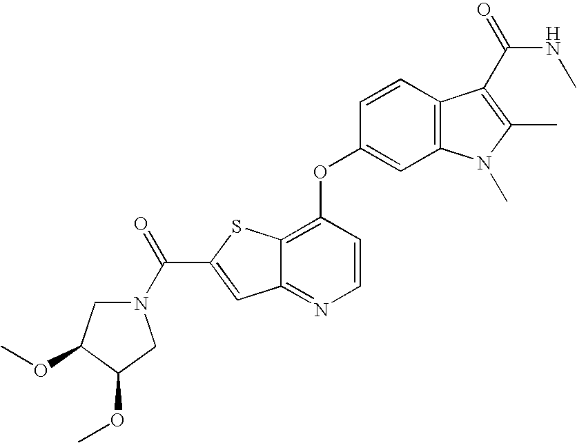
C1(OC2=C3C(=NC=C2)C=C(C(=O)N2CC(OC)C(OC)C2)S3)=CC2=C(C=C1)C(C(NC)=O)=C(C)N2C
